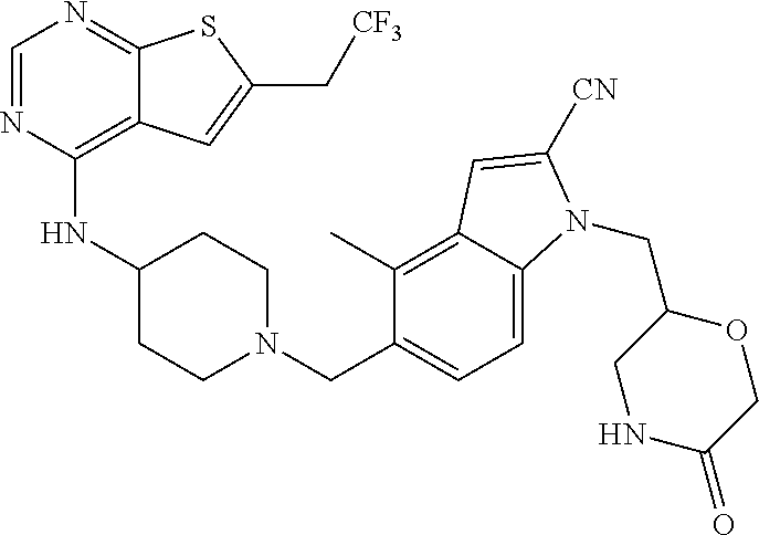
C1=NC(NC2CCN(CC3=CC=C4C(=C3C)C=C([CN])N4CC3CNC(=O)CO3)CC2)=C2C(=N1)SC(C[CF3])=C2
